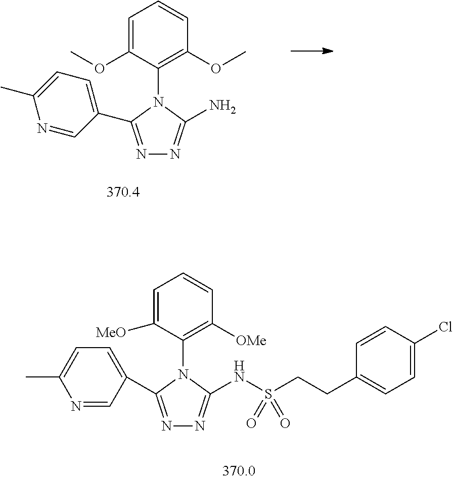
C1=C(OC)C(N2C(N)=NN=C2C2=CC=C(C)N=C2)=C(OC)C=C1.C1=C([MeO])C(N2C(NS(CCC3=CC=C(Cl)C=C3)(=O)=O)=NN=C2C2=CC=C(C)N=C2)=C([OMe])C=C1
